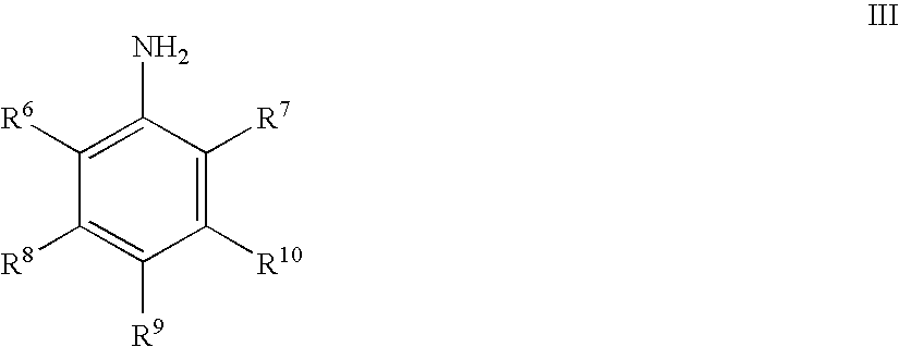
C1([R10])=C([R7])C(N)=C([R6])C([R8])=C1[R9]
